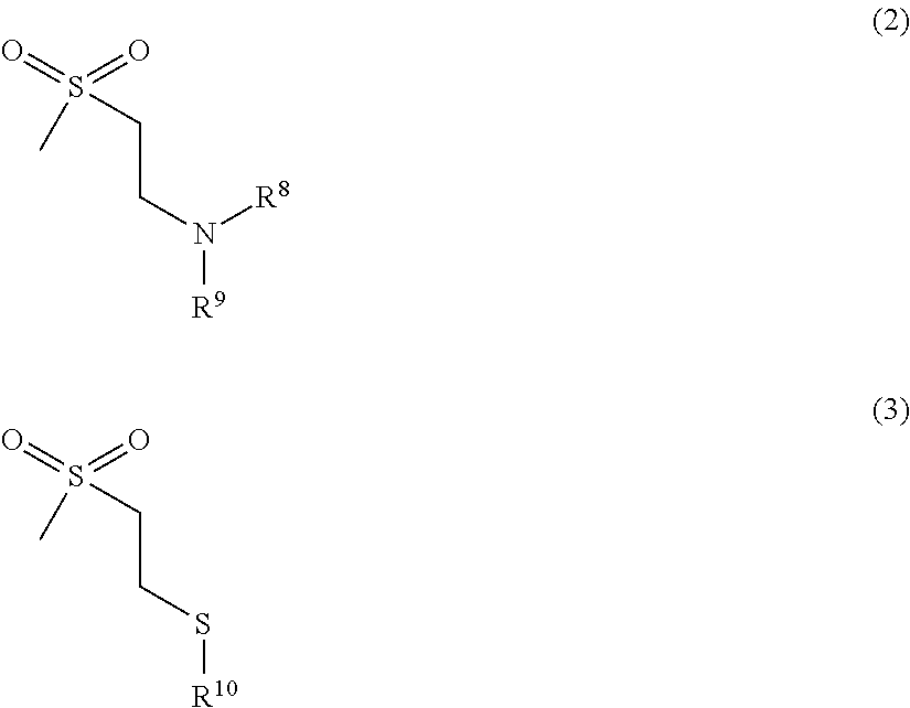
C(CN([R9])[R8])S(=O)(=O)C.C(CS[R10])S(=O)(=O)C
